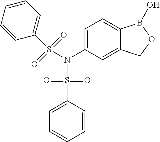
C1=C2C(=CC(N(S(C3=CC=CC=C3)(=O)=O)S(C3=CC=CC=C3)(=O)=O)=C1)COB2O
